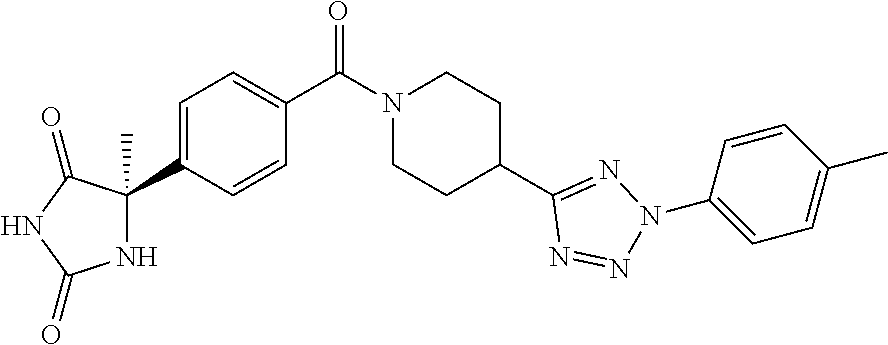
C1=C(C2(C)NC(=O)NC2=O)C=CC(C(N2CCC(C3=NN(C4=CC=C(C)C=C4)N=N3)CC2)=O)=C1
